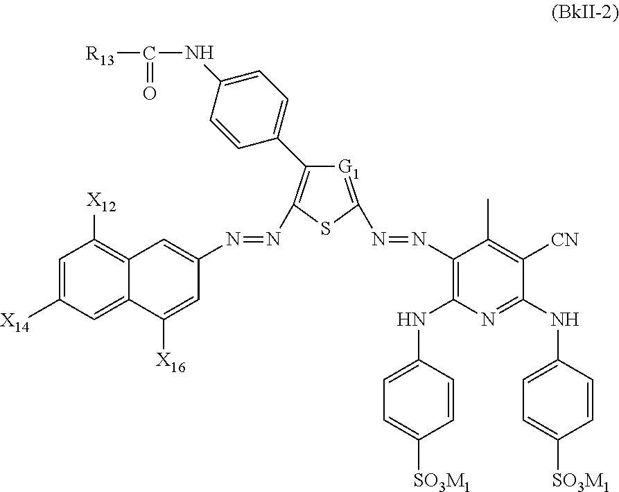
[G1]1=C(N=NC2=C(NC3=CC=C([SO3M1])C=C3)N=C(NC3=CC=C([SO3M1])C=C3)C([CN])=C2C)SC(N=NC2=CC3=C([X12])C=C([X14])C=C3C([X16])=C2)=C1C1=CC=C(NC([R13])=O)C=C1
